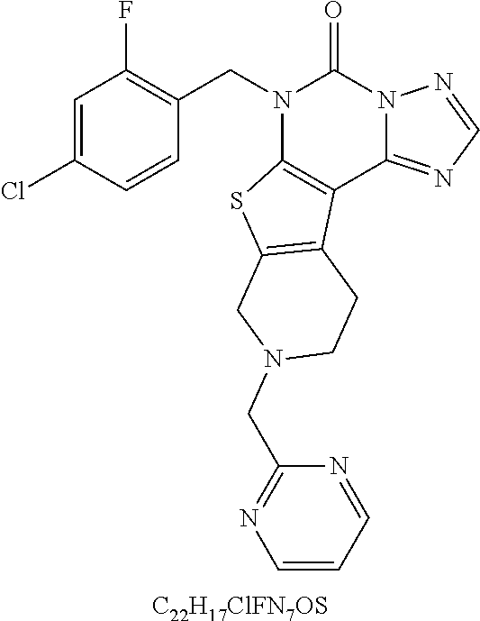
C1=C(Cl)C=CC(CN2C3=C(C4=NC=NN4C2=O)C2=C(S3)CN(CC3=NC=CC=N3)CC2)=C1F.[C22H17ClFN7OS]
